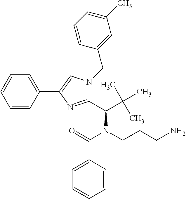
C1=CC(C2=CN(CC3=CC(C)=CC=C3)C(C(C(C)(C)C)N(CCCN)C(=O)C3=CC=CC=C3)=N2)=CC=C1
